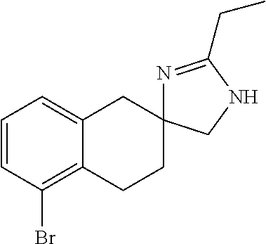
C1=CC(Br)=C2C(=C1)CC1(CC2)N=C(CC)NC1
